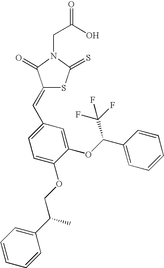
C(C(O)=O)N1C(=O)C(=CC2=CC=C(OCC(C3=CC=CC=C3)C)C(OC(C3=CC=CC=C3)C(F)(F)F)=C2)SC1=S
